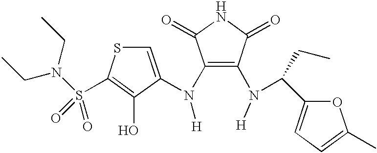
C1(N([H])C2=CSC(S(N(CC)CC)(=O)=O)=C2O)=C(N([H])C(C2=CC=C(C)O2)CC)C(=O)NC1=O
